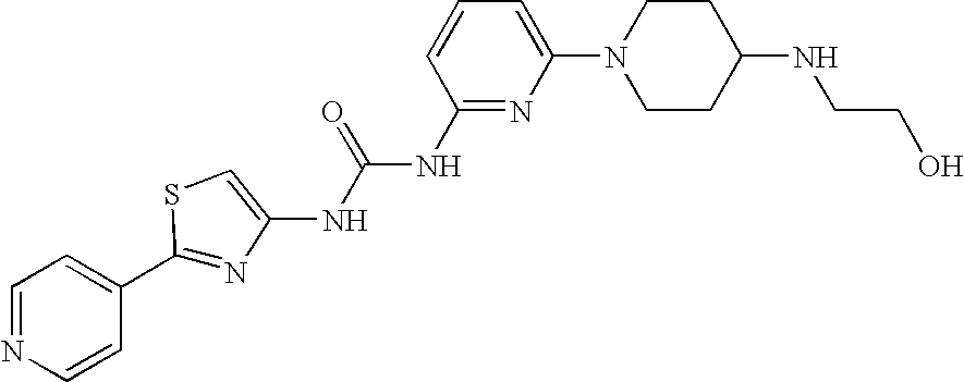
C1=NC=CC(C2=NC(NC(NC3=NC(N4CCC(NCCO)CC4)=CC=C3)=O)=CS2)=C1
